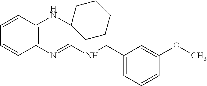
C1=CC2=C(C=C1)N=C(NCC1=CC=CC(OC)=C1)C1(N2)CCCCC1
